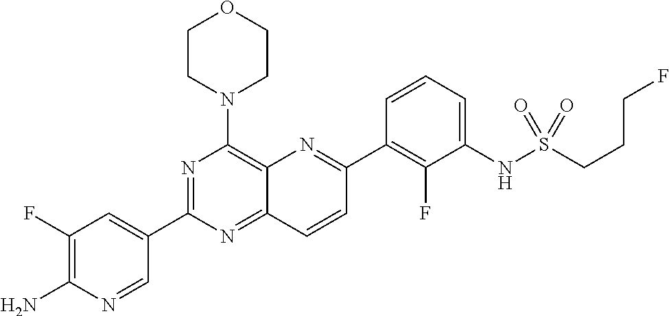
C12=NC(C3=CC(F)=C(N)N=C3)=NC(N3CCOCC3)=C1N=C(C1=C(F)C(NS(CCCF)(=O)=O)=CC=C1)C=C2
